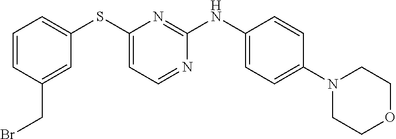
C1=CC(CBr)=CC(SC2=CC=NC(NC3=CC=C(N4CCOCC4)C=C3)=N2)=C1
